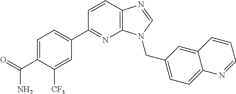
C1=CC2=C(N=C1C1=CC=C(C(=O)N)C([CF3])=C1)N(CC1=CC=C3C(=C1)C=CC=N3)C=N2
